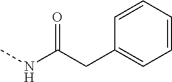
C1=CC=CC(CC(NC)=O)=C1
